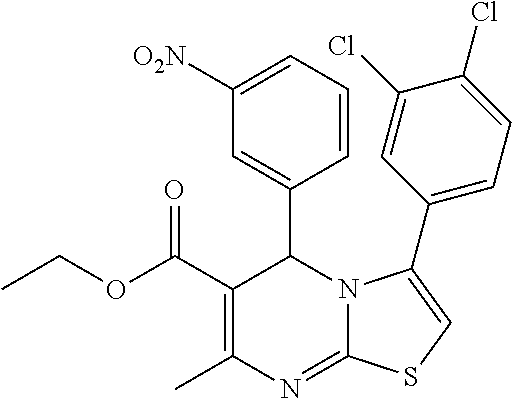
C1(C(OCC)=O)=C(C)N=C2N(C1C1=CC([O2N])=CC=C1)C(C1=CC=C(Cl)C(Cl)=C1)=CS2
